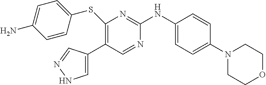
S(C1=C(C2=CNN=C2)C=NC(NC2=CC=C(N3CCOCC3)C=C2)=N1)C1=CC=C(N)C=C1
